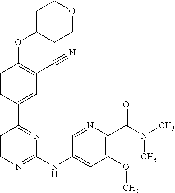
O(C1=C(C#N)C=C(C2=NC(NC3=CC(OC)=C(C(N(C)C)=O)N=C3)=NC=C2)C=C1)C1CCOCC1
